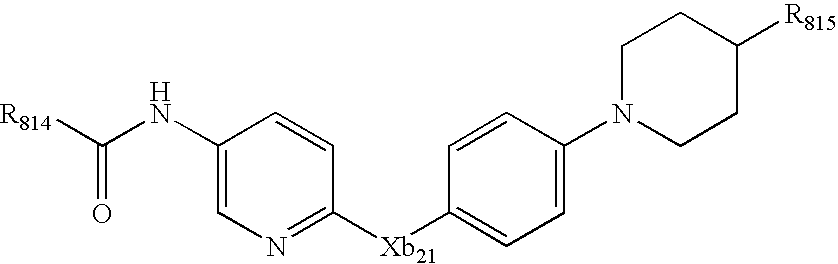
C1(NC([R814])=O)=CN=C([Xb21]C2=CC=C(N3CCC([R815])CC3)C=C2)C=C1
